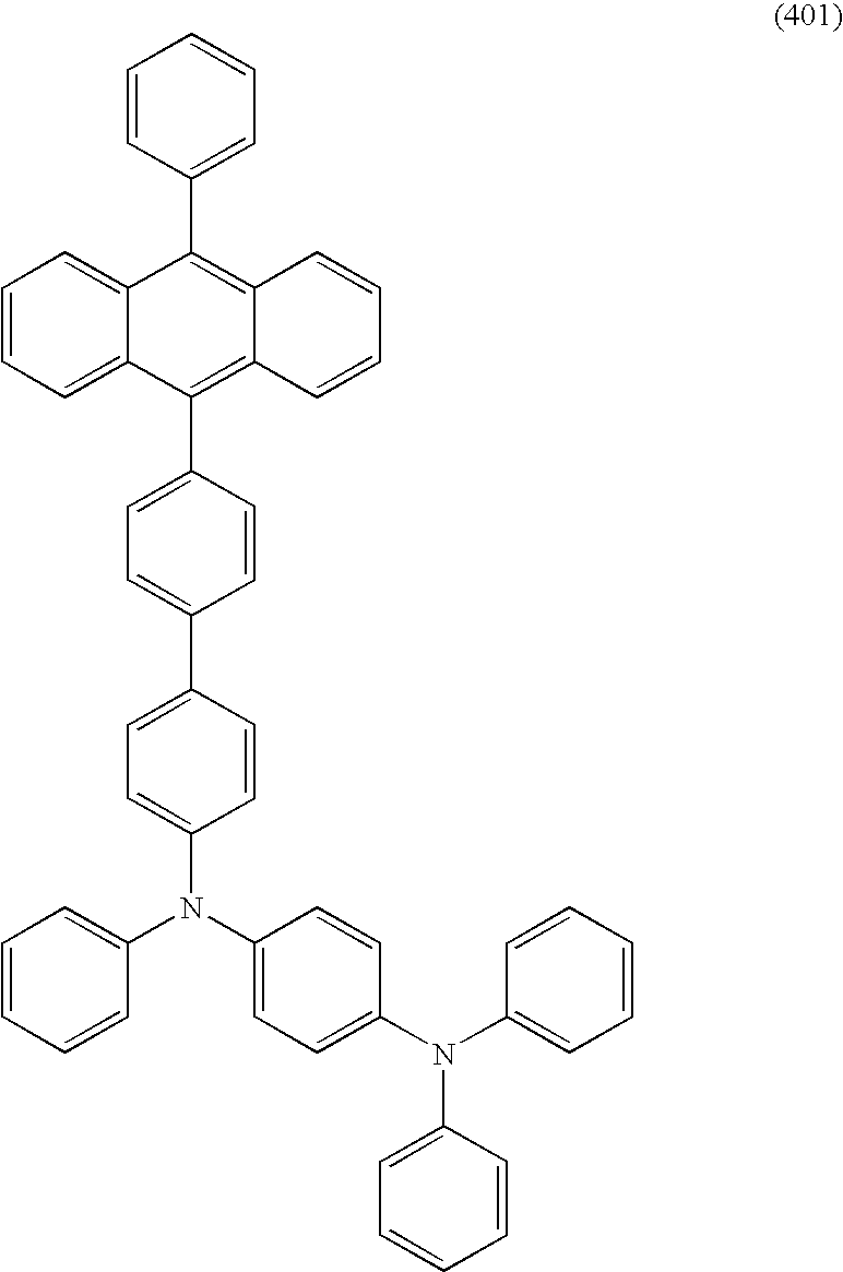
C1=CC=C2C(=C1)C(C1=CC=CC=C1)=C1C(=C2C2=CC=C(C3=CC=C(N(C4=CC=C(N(C5=CC=CC=C5)C5=CC=CC=C5)C=C4)C4=CC=CC=C4)C=C3)C=C2)C=CC=C1
